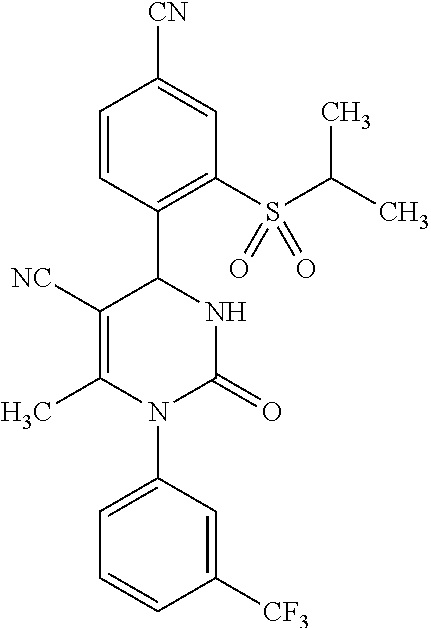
[NC]C1=C(C)N(C2=CC=CC([CF3])=C2)C(=O)NC1C1=C(S(C(C)C)(=O)=O)C=C([CN])C=C1
